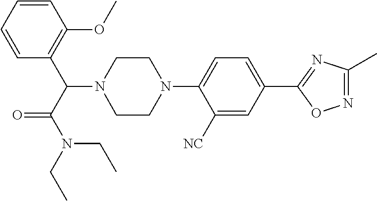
C1=CC(OC)=C(C(N2CCN(C3=CC=C(C4=NC(C)=NO4)C=C3[NC])CC2)C(N(CC)CC)=O)C=C1
